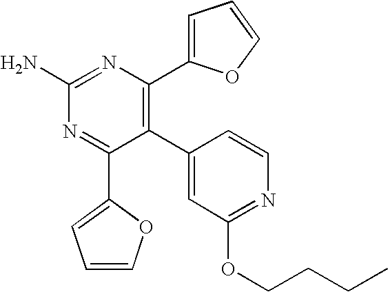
C1(N)=NC(C2=CC=CO2)=C(C2=CC(OCCCC)=NC=C2)C(C2=CC=CO2)=N1
